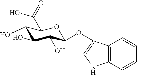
C12=C(C=CC=C1)NC=C2OC1C(O)C(O)C(O)C(C(=O)O)O1
